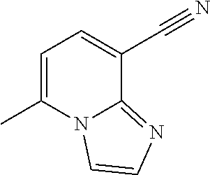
C1=C(C)N2C(=NC=C2)C(C#N)=C1
